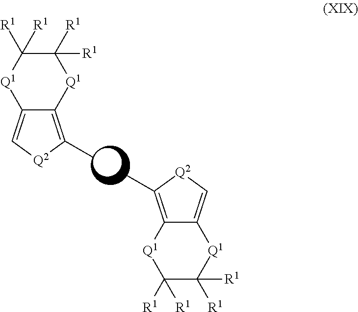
C1([R1])([R1])C([R1])([R1])[Q1]C2=C[Q2]C(C)=C2[Q1]1.C1([R1])([R1])C([R1])([R1])[Q1]C2=C(C)[Q2]C=C2[Q1]1
